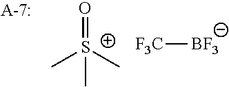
[F3C][BF3].C[S+](=O)(C)C
